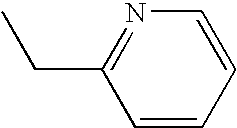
C1=CC=CN=C1CC
